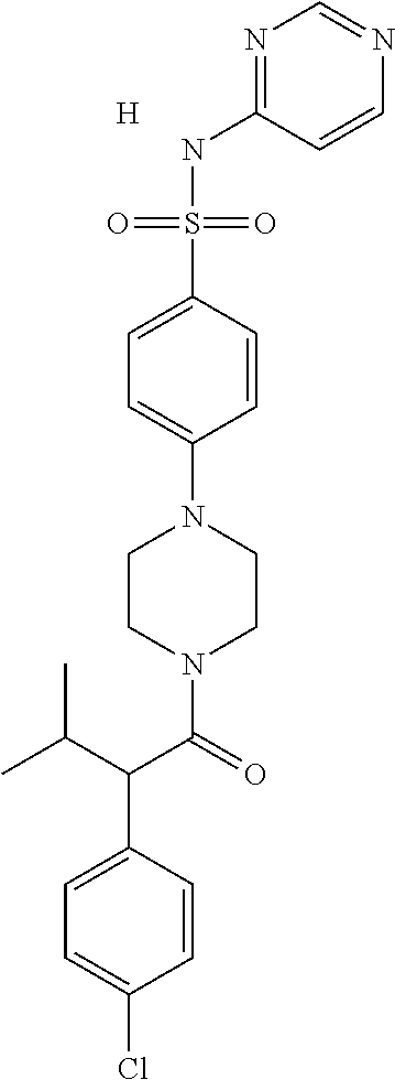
N1=C(NS(C2=CC=C(N3CCN(C(C(C(C)C)C4=CC=C(Cl)C=C4)=O)CC3)C=C2)(=O)=O)C=CN=C1.[H]
